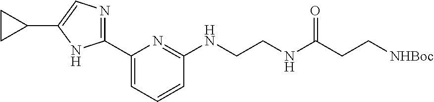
C1(C2=NC=C(C3CC3)N2)=CC=CC(NCCNC(CC[NHBoc])=O)=N1
